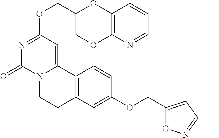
N1=CC=CC2=C1OCC(COC1=NC(=O)N3C(=C1)C1=C(CC3)C=C(OCC3=CC(C)=NO3)C=C1)O2
